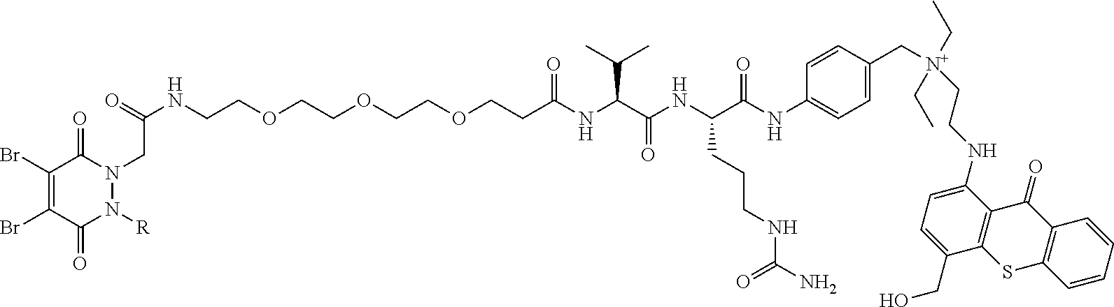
N(CCOCCOCCOCCC(NC(C(NC(C(NC1=CC=C(C[N+](CC)(CC)CCNC2=CC=C(CO)C3=C2C(=O)C2=C(S3)C=CC=C2)C=C1)=O)CCCNC(N)=O)=O)C(C)C)=O)C(=O)CN1C(=O)C(Br)=C(Br)C(=O)N1[R]
